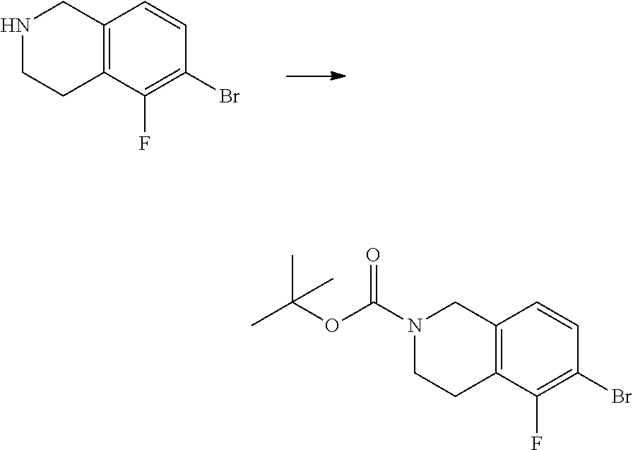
C12=C(C(F)=C(Br)C=C1)CCNC2.C12=C(C(F)=C(Br)C=C1)CCN(C(=O)OC(C)(C)C)C2
